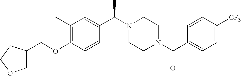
C(OC1=C(C)C(C)=C(C(N2CCN(C(C3=CC=C([CF3])C=C3)=O)CC2)C)C=C1)C1COCC1
